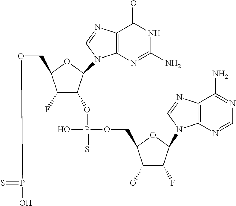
C1(F)C2C(N3C4=C(C(=O)NC(N)=N4)N=C3)OC1COP(O)(=S)OC1C(F)C(N3C4=C(C(N)=NC=N4)N=C3)OC1COP(=S)(O)O2
